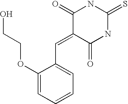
S=C1NC(=O)C(=CC2=CC=CC=C2OCCO)C(=O)N1
